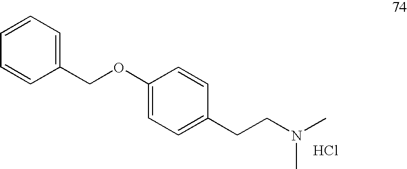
C1(COC2=CC=C(CCN(C)C)C=C2)=CC=CC=C1.Cl
